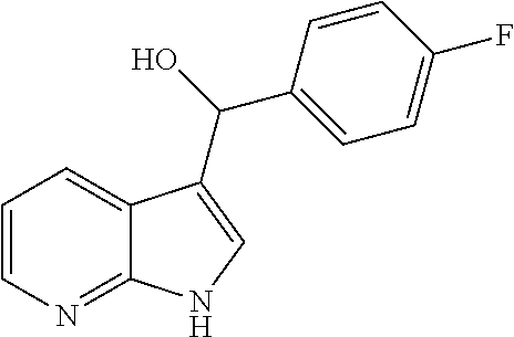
C1=CN=C2C(=C1)C(C(O)C1=CC=C(F)C=C1)=CN2
